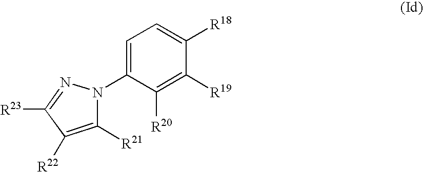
C1=C(N2C([R21])=C([R22])C([R23])=N2)C([R20])=C([R19])C([R18])=C1
